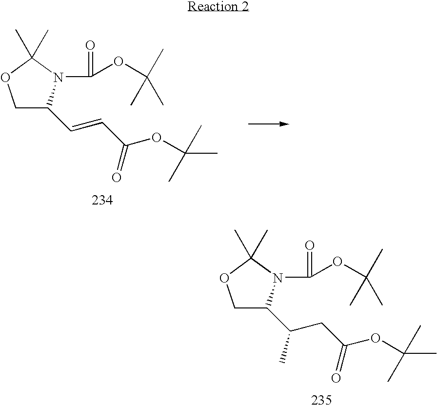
C1OC(C)(C)N(C(=O)OC(C)(C)C)C1C=CC(=O)OC(C)(C)C.C1OC(C)(C)N(C(=O)OC(C)(C)C)C1C(CC(=O)OC(C)(C)C)C
